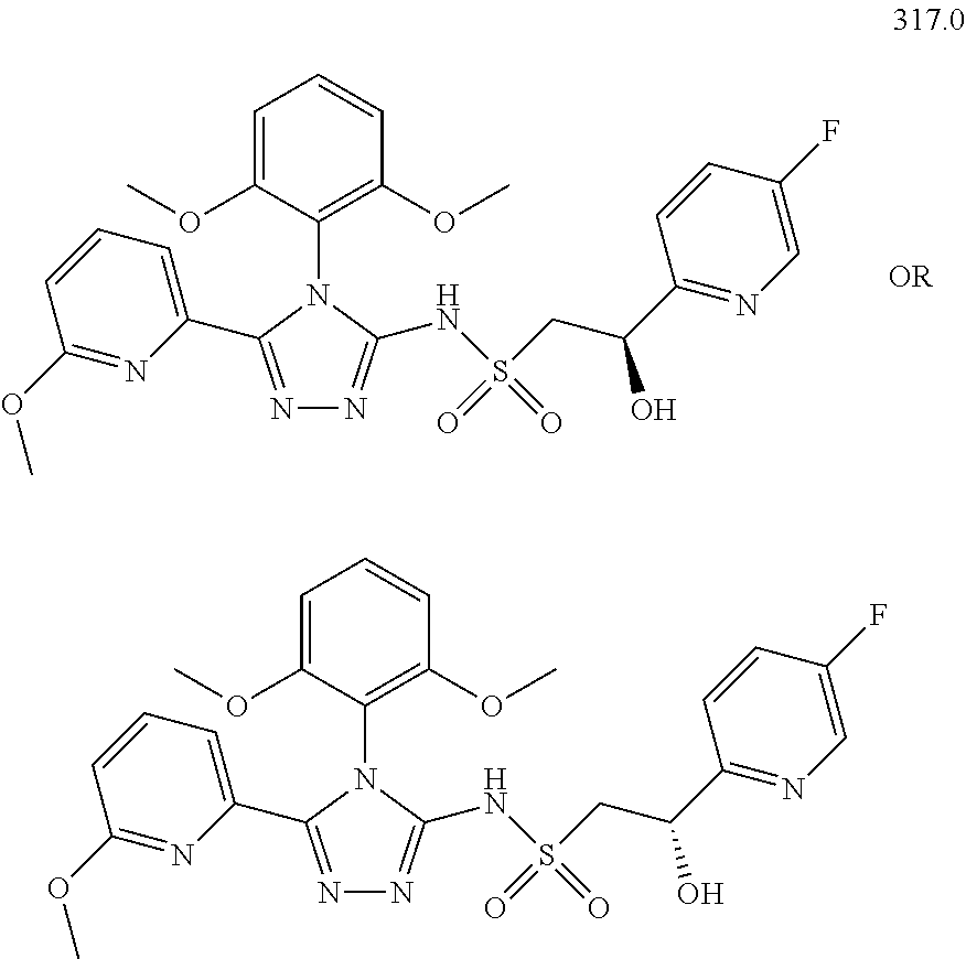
N1=C(C2=CC=CC(OC)=N2)N(C2=C(OC)C=CC=C2OC)C(NS(CC(C2=NC=C(F)C=C2)O)(=O)=O)=N1.N1=C(C2=CC=CC(OC)=N2)N(C2=C(OC)C=CC=C2OC)C(NS(CC(C2=NC=C(F)C=C2)O)(=O)=O)=N1.[OR]
